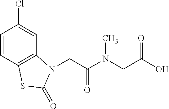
C1=CC2=C(C=C1Cl)N(CC(N(CC(O)=O)C)=O)C(=O)S2
